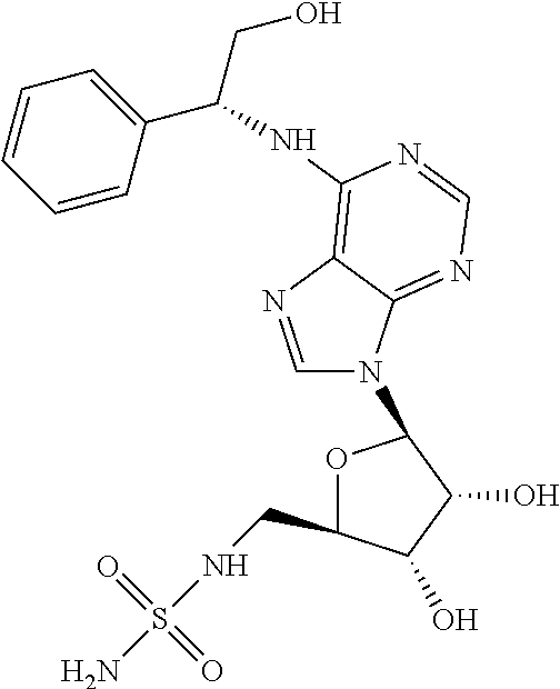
O1C(CNS(N)(=O)=O)C(O)C(O)C1N1C=NC2=C(NC(CO)C3=CC=CC=C3)N=CN=C12
